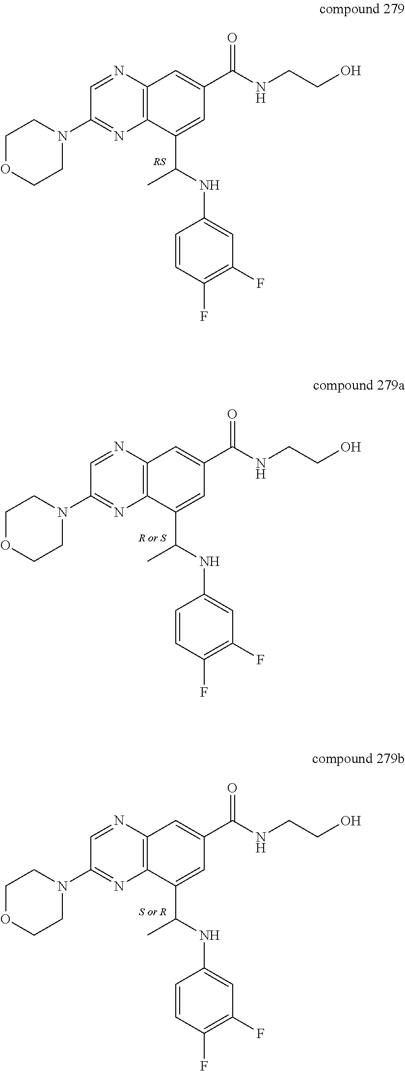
C12=C(N=CC(N3CCOCC3)=N1)C=C(C(NCCO)=O)C=C2C(NC1=CC(F)=C(F)C=C1)C.C12=C(N=CC(N3CCOCC3)=N1)C=C(C(NCCO)=O)C=C2C(NC1=CC(F)=C(F)C=C1)C.C12=C(N=CC(N3CCOCC3)=N1)C=C(C(NCCO)=O)C=C2C(NC1=CC(F)=C(F)C=C1)C
